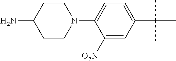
C1([O2N])=CC(C(C)(C)C)=CC=C1N1CCC(N)CC1
